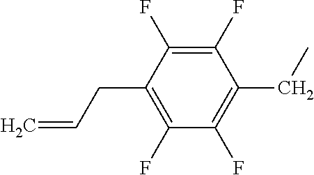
C1(CC=C)=C(F)C(F)=C(CC)C(F)=C1F
